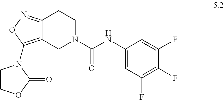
C12=NOC(N3CCOC3=O)=C1CN(C(NC1=CC(F)=C(F)C(F)=C1)=O)CC2
